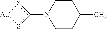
c1(N2CCC(C)CC2)s[Au]s1
